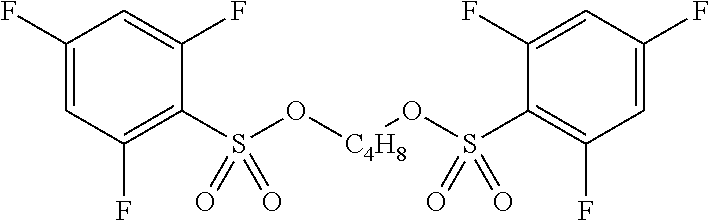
C1(F)=CC(F)=C(S(O[C4H8]OS(C2=C(F)C=C(F)C=C2F)(=O)=O)(=O)=O)C(F)=C1
